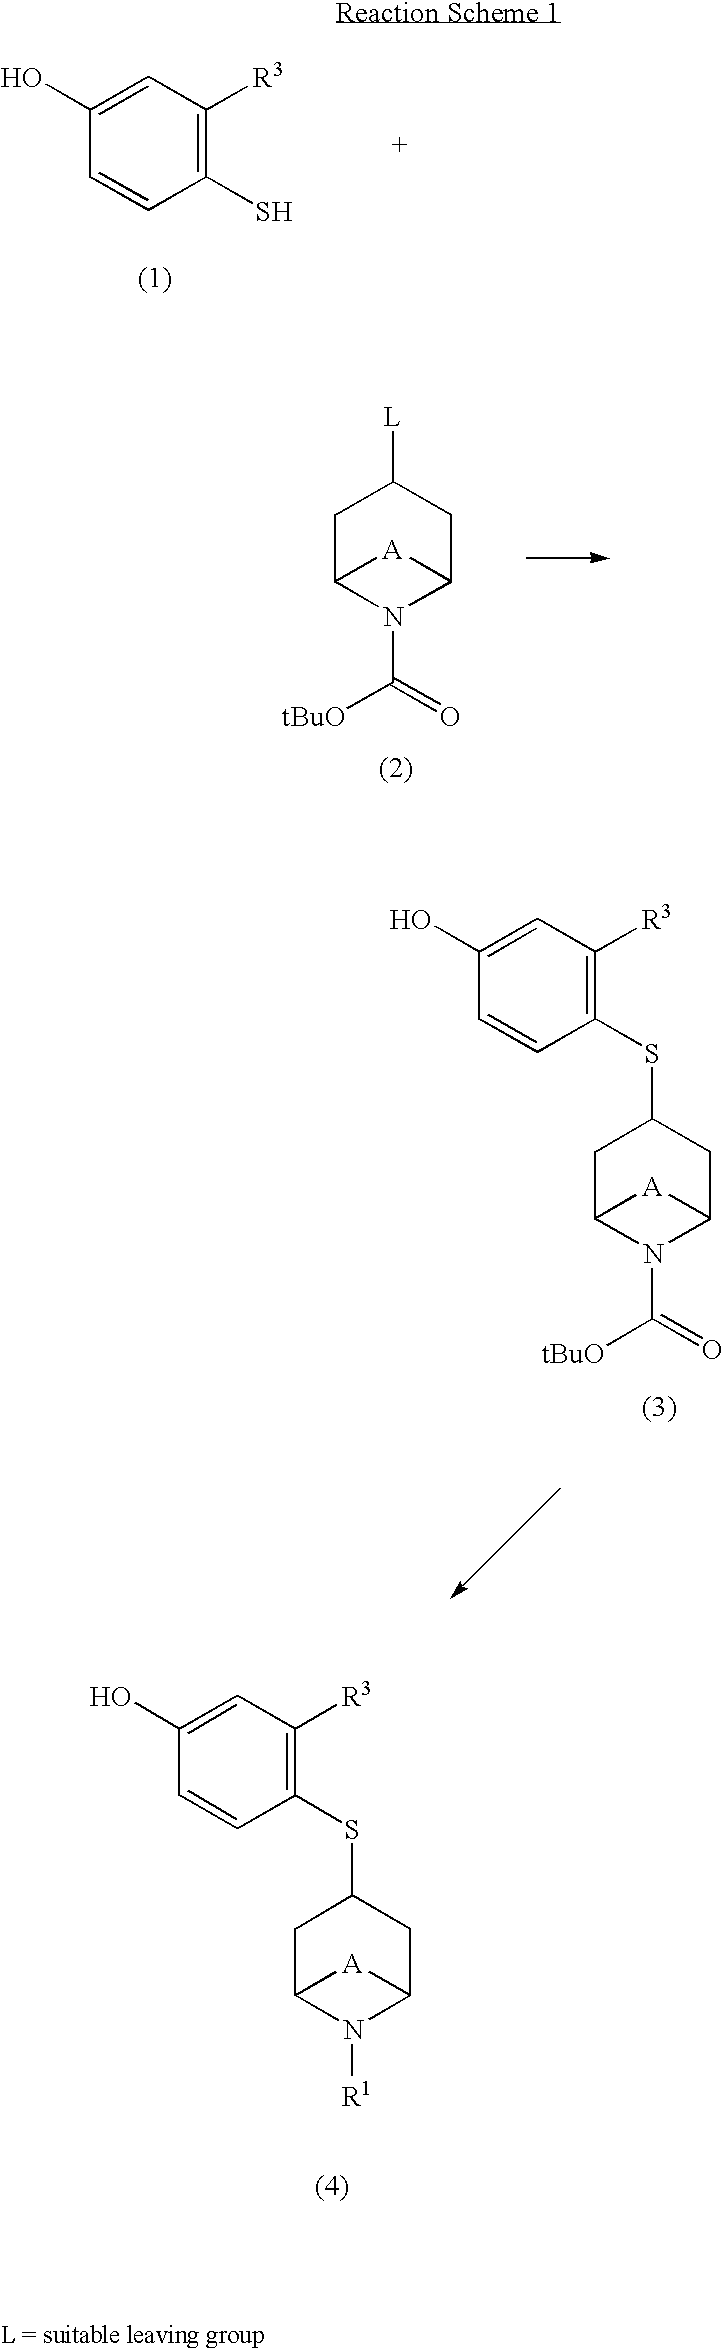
C1=C(O)C=CC(S)=C1[R3].C1C2N(C([tBuO])=O)C(CC1[L])[A]2.C1=C(O)C=CC(SC2CC3N(C([tBuO])=O)C(C2)[A]3)=C1[R3].C1=C(O)C=CC(SC2CC3N([R1])C(C2)[A]3)=C1[R3]
